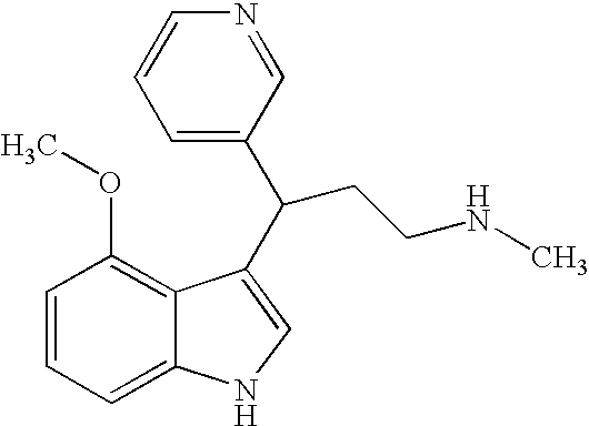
C1=CC=C2C(=C1OC)C(C(CCNC)C1=CC=CN=C1)=CN2
